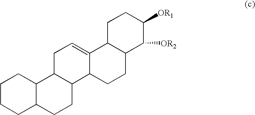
C1CCC2C(C1)C1C(CC2)C2C(=CC1)C1C(CC2)C([OR2])C([OR1])CC1
